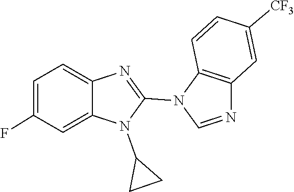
N1(C2CC2)C(N2C=NC3=C2C=CC([CF3])=C3)=NC2=CC=C(F)C=C12
